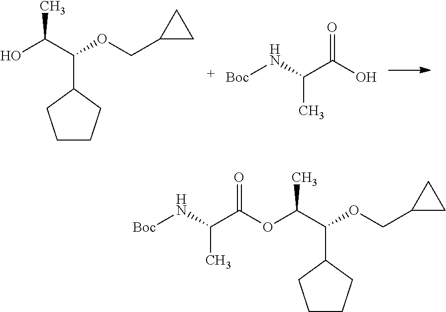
C1CCC(C(C(O)C)OCC2CC2)C1.[Boc]NC(C(O)=O)C.C1CCC(C(C(OC(C(N[Boc])C)=O)C)OCC2CC2)C1
